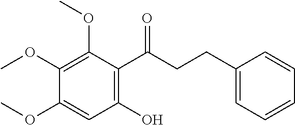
C1(O)=C(C(CCC2=CC=CC=C2)=O)C(OC)=C(OC)C(OC)=C1
